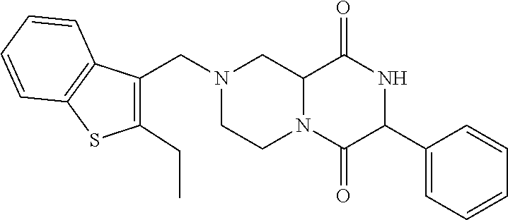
C12N(C(=O)C(C3=CC=CC=C3)NC1=O)CCN(CC1=C(CC)SC3=C1C=CC=C3)C2
